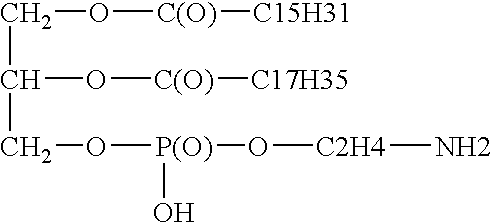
C(O[C(O)][C15H31])C(O[C(O)][C17H35])CO[P(O)](O[C2H4]N)O
